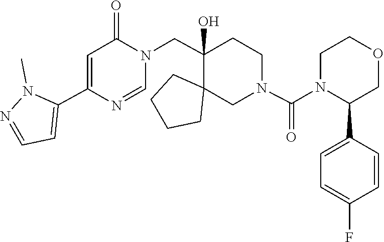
C1CN(C(N2CCC(CN3C=NC(C4=CC=NN4C)=CC3=O)(O)C3(CCCC3)C2)=O)C(C2=CC=C(F)C=C2)CO1
